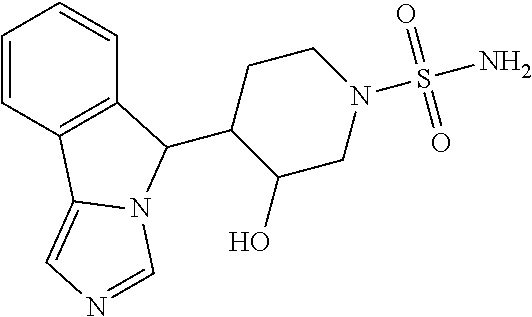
C1=CC2=C(C=C1)C(C1C(O)CN(S(N)(=O)=O)CC1)N1C2=CN=C1
